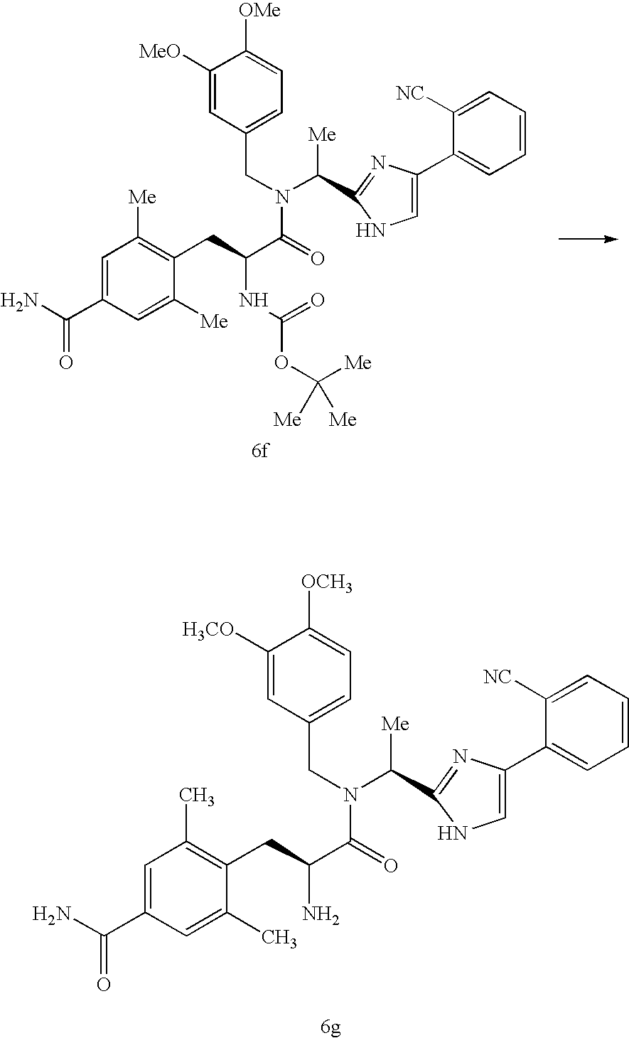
C1([MeO])=CC(CN(C([Me])C2=NC(C3=CC=CC=C3[NC])=CN2)C(=O)C(NC(=O)OC([Me])([Me])[Me])CC2=C([Me])C=C(C(N)=O)C=C2[Me])=CC=C1[OMe].C1([H3CO])=CC(CN(C([Me])C2=NC(C3=CC=CC=C3[NC])=CN2)C(=O)C(N)CC2=C(C)C=C(C(N)=O)C=C2C)=CC=C1[OCH3]
